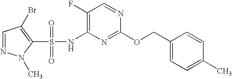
C1(F)=C(NS(C2=C(Br)C=NN2C)(=O)=O)N=C(OCC2=CC=C(C)C=C2)N=C1
